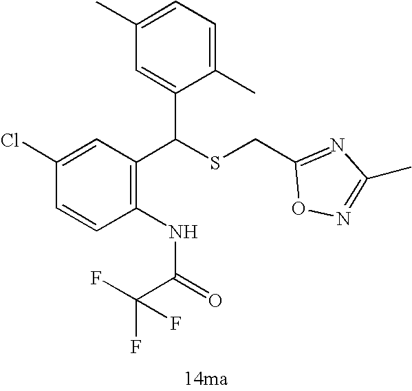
C1=CC(Cl)=CC(C(SCC2=NC(C)=NO2)C2=CC(C)=CC=C2C)=C1NC(C(F)(F)F)=O
